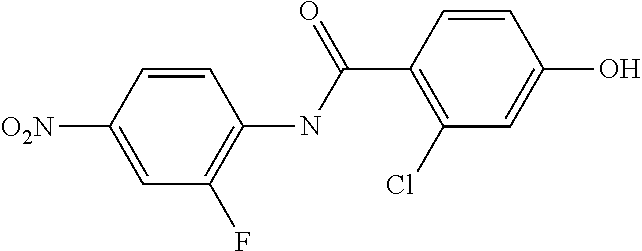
C1(Cl)=C(C(=O)NC2=C(F)C=C([O2N])C=C2)C=CC(O)=C1
